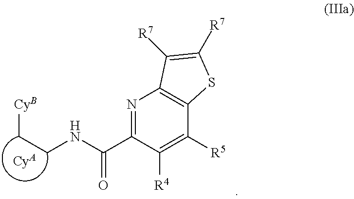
N1=C(C(NCC[CyB])=O)C([R4])=C([R5])C2=C1C([R7])=C([R7])S2.[CyA]
